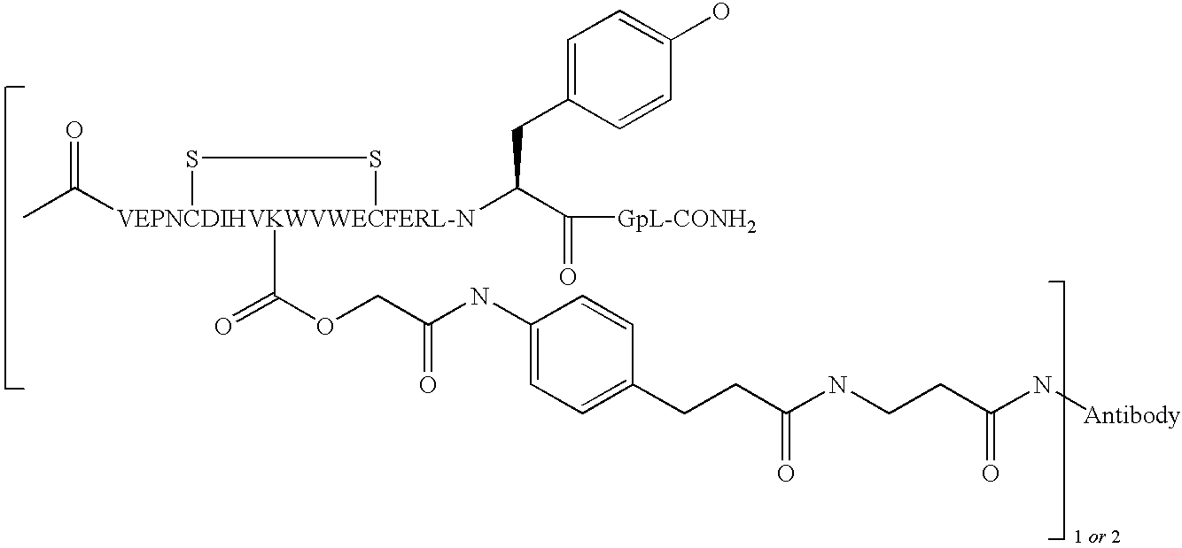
CC([VEPNCDIHVKWVWECFERL-N]1(C(=O)OCC(NC2=CC=C(CCC(NCCC(N[Antibody])=O)=O)C=C2)=O)(C(C([GpL-CONH2])=O)CC2=CC=C(O)C=C2)SS1)=O
